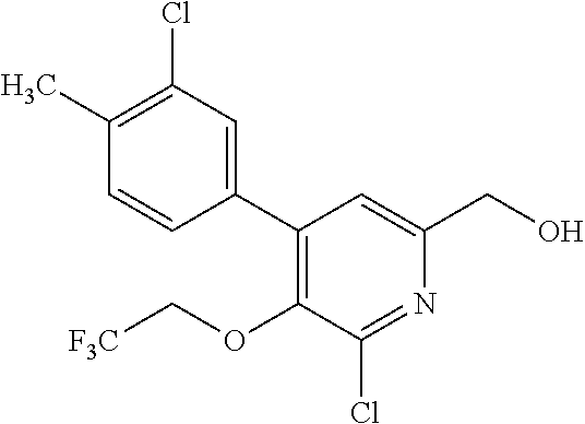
C1(C)=C(Cl)C=C(C2=C(OC[F3C])C(Cl)=NC(CO)=C2)C=C1
